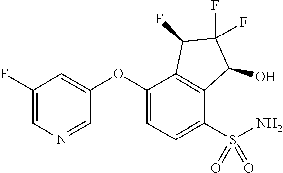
C1(F)=CN=CC(OC2=CC=C(S(N)(=O)=O)C3=C2C(F)C(F)(F)C3O)=C1
